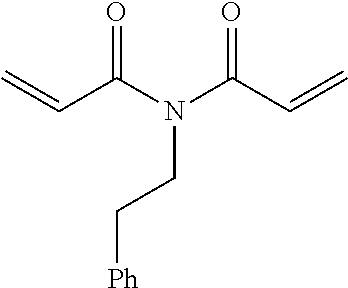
C=CC(N(C(C=C)=O)CC[Ph])=O
